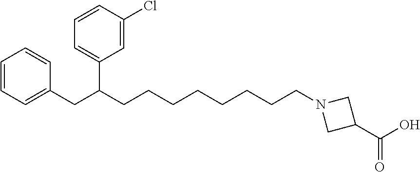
C1=CC=CC=C1CC(C1=CC=CC(Cl)=C1)CCCCCCCCN1CC(C(=O)O)C1
